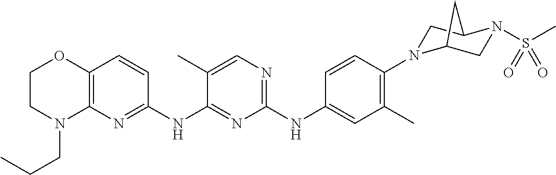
C1(NC2=CC(C)=C(N3CC4N(S(C)(=O)=O)CC3C4)C=C2)=NC=C(C)C(NC2=NC3=C(C=C2)OCCN3CCC)=N1
